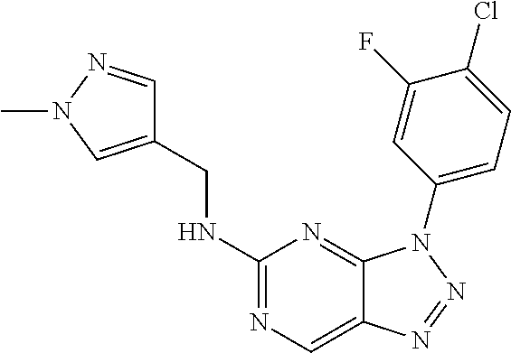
C1(NCC2=CN(C)N=C2)=NC=C2C(=N1)N(C1=CC=C(Cl)C(F)=C1)N=N2
